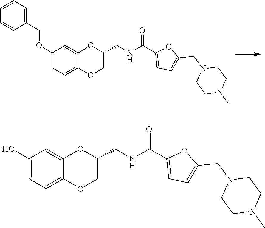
N1(CC2=CC=C(C(NCC3COC4=CC=C(OCC5=CC=CC=C5)C=C4O3)=O)O2)CCN(C)CC1.N1(CC2=CC=C(C(NCC3OC4=CC(O)=CC=C4OC3)=O)O2)CCN(C)CC1
